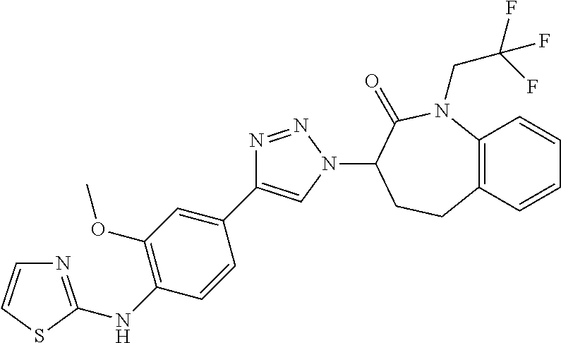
C1(C2=CN(C3C(=O)N(CC(F)(F)F)C4=C(CC3)C=CC=C4)N=N2)=CC(OC)=C(NC2=NC=CS2)C=C1
